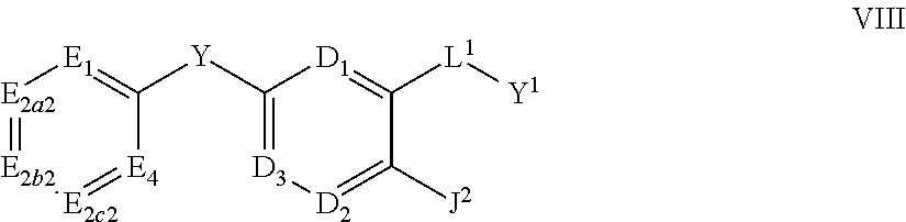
[E2a2]1=[E2b2][E2c2]=[E4]C([Y]C2=[D3][D2]=C([J2])C([L1][Y1])=[D1]2)=[E1]1
